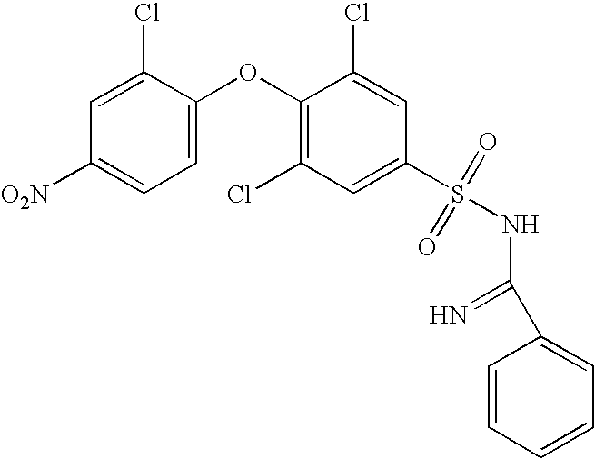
O(C1=C(Cl)C=C(S(NC(=N)C2=CC=CC=C2)(=O)=O)C=C1Cl)C1=CC=C([O2N])C=C1Cl
